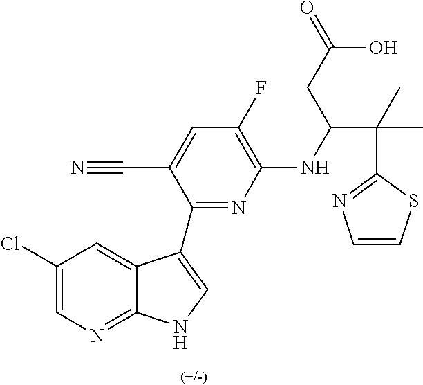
C1(Cl)=CN=C2C(=C1)C(C1=NC(NC(CC(O)=O)C(C)(C)C3=NC=CS3)=C(F)C=C1C#N)=CN2
